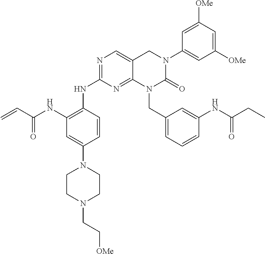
C1(NC(=O)C=C)=C(NC2=NC=C3C(=N2)N(CC2=CC=CC(NC(=O)CC)=C2)C(=O)N(C2=CC([OMe])=CC([OMe])=C2)C3)C=CC(N2CCN(CC[OMe])CC2)=C1
